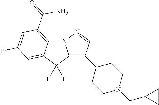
C12=C(C3CCN(CC4CC4)CC3)C=NN1C1=C(C(=O)N)C=C(F)C=C1C2(F)F
